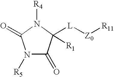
N1([R5])C(=O)C([L][Z0][R11])([R1])N([R4])C1=O
